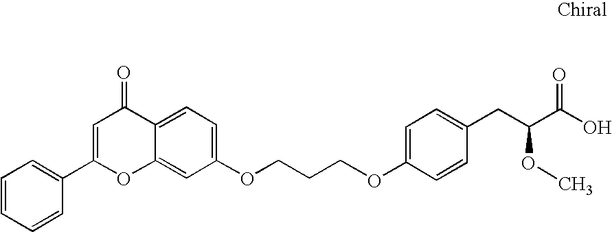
O(CCCOC1=CC=C2C(=C1)OC(C1=CC=CC=C1)=CC2=O)C1=CC=C(CC(C(O)=O)OC)C=C1
